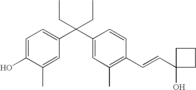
C1=C(O)C(C)=CC(C(C2=CC(C)=C(C=CC3(O)CCC3)C=C2)(CC)CC)=C1
